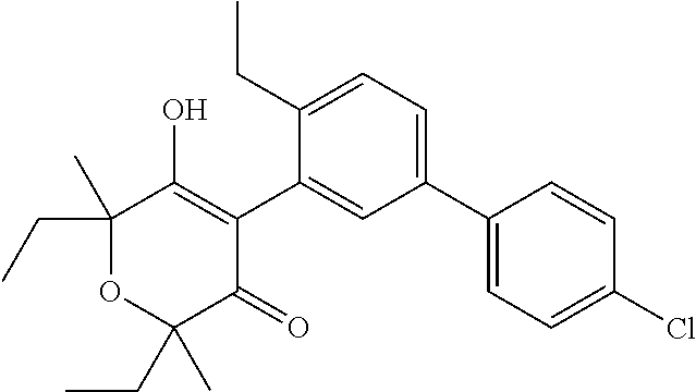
C1(C2=CC=C(CC)C(C3=C(O)C(CC)(C)OC(CC)(C)C3=O)=C2)=CC=C(Cl)C=C1
